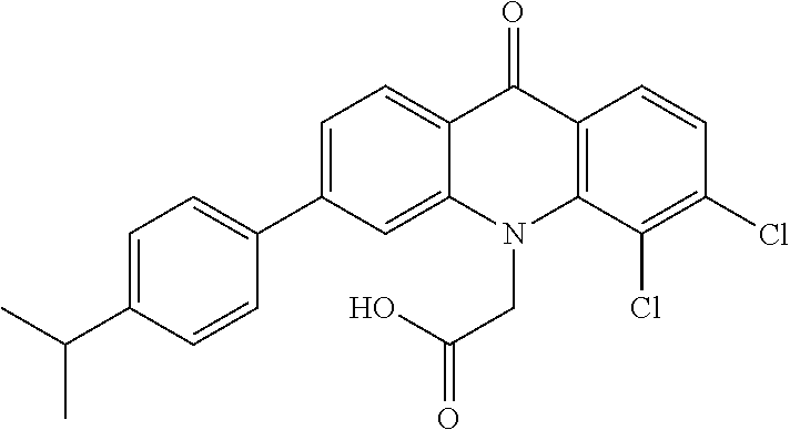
C12=CC=C(C3=CC=C(C(C)C)C=C3)C=C1N(CC(O)=O)C1=C(C2=O)C=CC(Cl)=C1Cl
